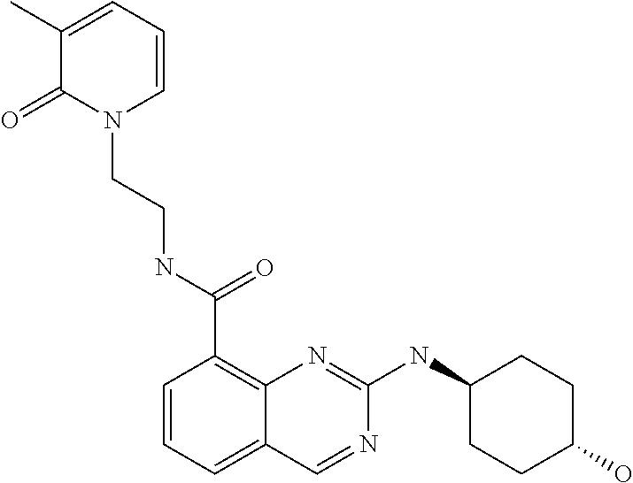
C1=CC=C2C(=C1C(NCCN1C=CC=C(C)C1=O)=O)N=C(NC1CCC(O)CC1)N=C2
